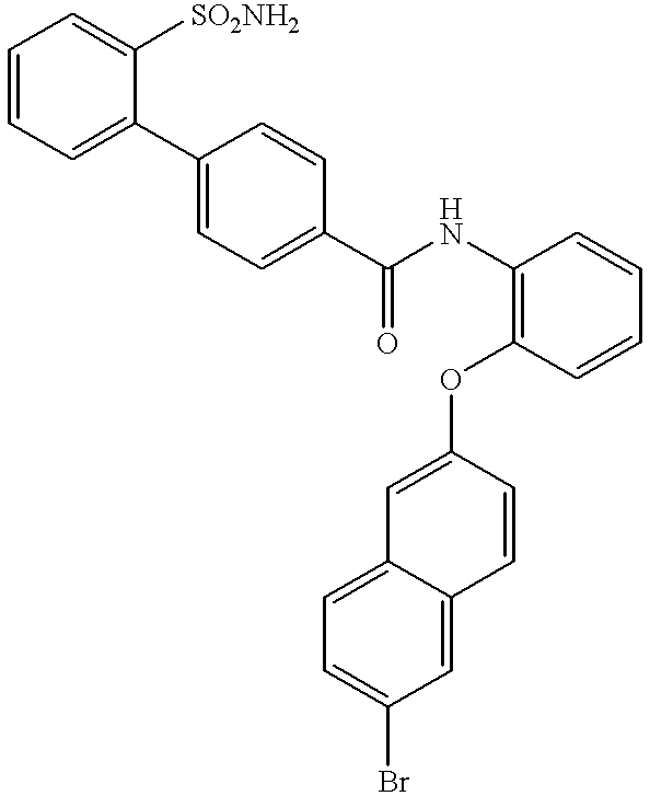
C1=CC=C(C2=CC=C(C(NC3=C(OC4=CC5=CC=C(Br)C=C5C=C4)C=CC=C3)=O)C=C2)C([SO2NH2])=C1
